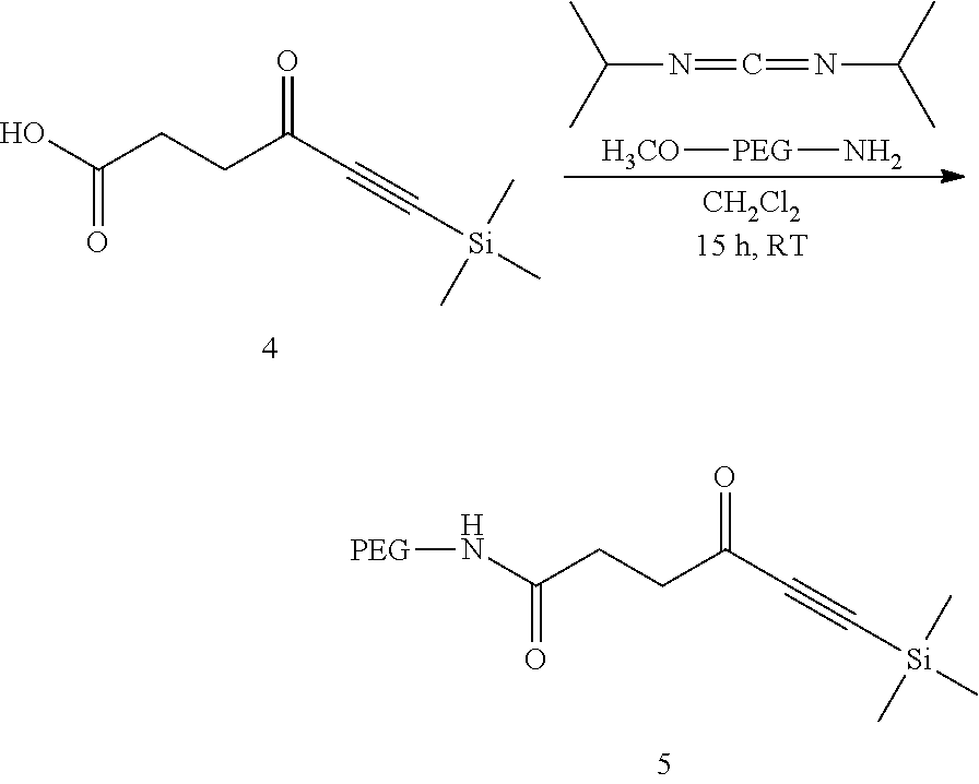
N(C(CCC(C#C[Si](C)(C)C)=O)=O)[PEG].OC(CCC(C#C[Si](C)(C)C)=O)=O.[H3CO][PEG]N.C(N=C=NC(C)C)(C)C
